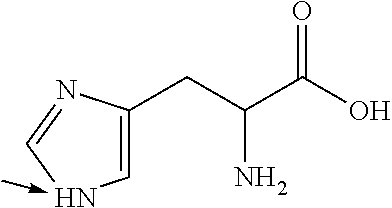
C1(CC(C(O)=O)N)=CN(<-C)C=N1
